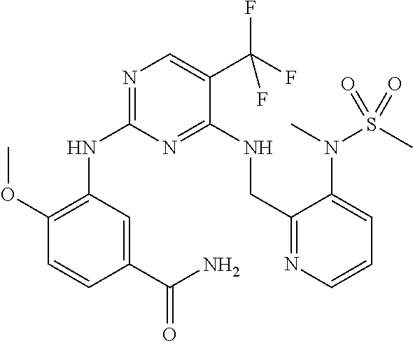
N(C1=NC=C(C(F)(F)F)C(NCC2=NC=CC=C2N(C)S(=O)(C)=O)=N1)C1=C(OC)C=CC(C(N)=O)=C1
